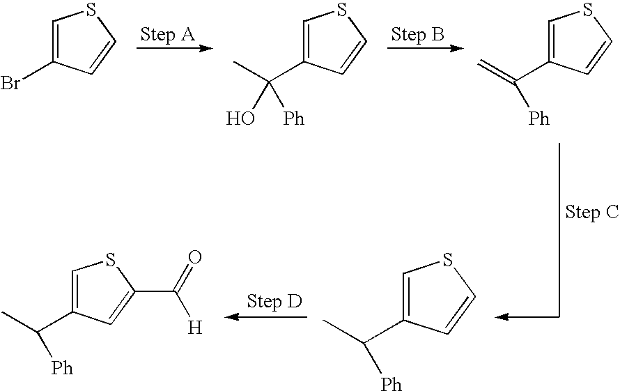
C1=C(Br)C=CS1.C1=C(C(C)(O)[Ph])C=CS1.C1=C(C(=C)[Ph])C=CS1.C1=C(C(C)[Ph])C=CS1.C1=C(C(C)[Ph])C=C(C([H])=O)S1
